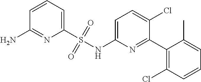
C1=CC=C(S(NC2=CC=C(Cl)C(C3=C(Cl)C=CC=C3C)=N2)(=O)=O)N=C1N
